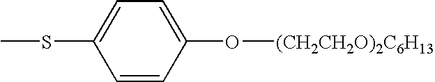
C1=CC(O[(CH2CH2O)2C6H13])=CC=C1SC
